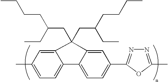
C(C)CCC(CC)CC1(CC(CC)CCCC)C2=CC(C)=CC=C2C2=CC=C(C3=NN=C(C)O3)C=C21
